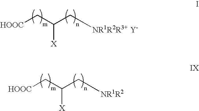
[HOOC]CC(C[NR1R2R3+ Y-])[X].[HOOC]CC(C[NR1R2])[X]
